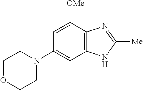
C1OCCN(C2=CC3=C(C([OMe])=C2)N=C([Me])N3)C1
